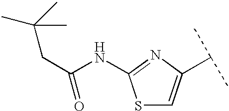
S1C=C(C(C)C)N=C1NC(CC(C)(C)C)=O
